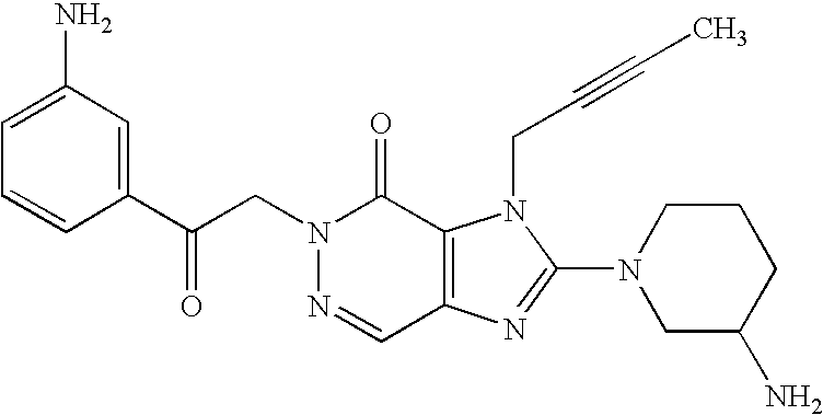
C(N1N=CC2=C(C1=O)N(CC#CC)C(N1CC(N)CCC1)=N2)C(C1=CC(N)=CC=C1)=O
